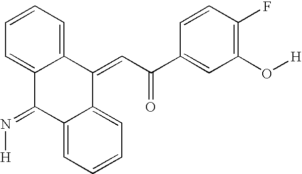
C12=CC=CC=C1C(=CC(C1=CC(O[H])=C(F)C=C1)=O)C1=CC=CC=C1C2=N[H]
